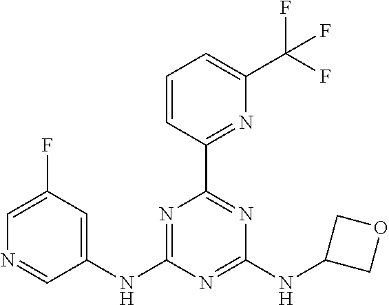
C1=C(F)C=C(NC2=NC(C3=NC(C(F)(F)F)=CC=C3)=NC(NC3COC3)=N2)C=N1
